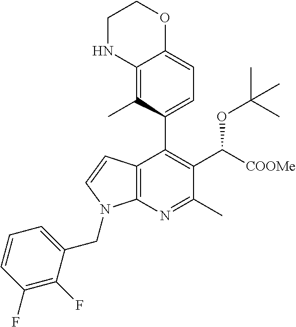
C1(F)=C(F)C(CN2C3=C(C(C4=CC=C5C(=C4C)NCCO5)=C(C([COOMe])OC(C)(C)C)C(C)=N3)C=C2)=CC=C1
